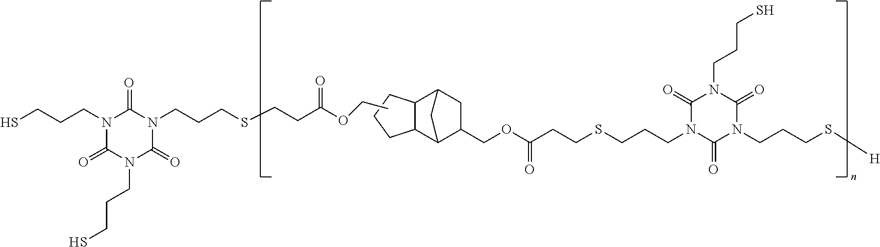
N1(CCCSCCC(=O)OCC)C(=O)N(CCCS)C(=O)N(CCCS)C1=O.C12C(C3CC1CC3COC(CCSCCCN1C(=O)N(CCCS[H])C(=O)N(CCCS)C1=O)=O)CCC2
